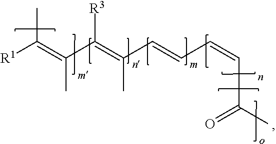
[R1]C(=C(C(=C(C=CC=CC(C)=O)C)[R3])C)C
